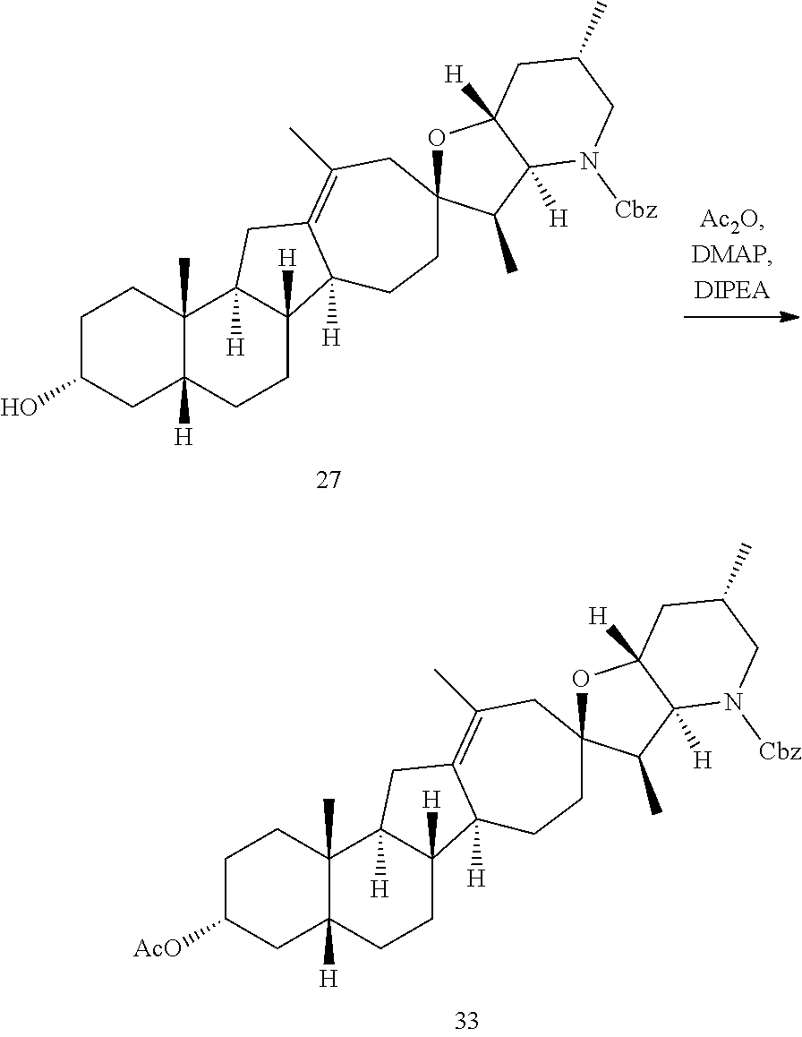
C1C(O)CC2([H])C(C)(C1)C1([H])C([H])(CC2)C2([H])C(=C(C)CC3(CC2)OC2([H])C([H])(C3C)N([Cbz])CC(C)C2)C1.C1C([AcO])CC2([H])C(C)(C1)C1([H])C([H])(CC2)C2([H])C(=C(C)CC3(CC2)OC2([H])C([H])(C3C)N([Cbz])CC(C)C2)C1
